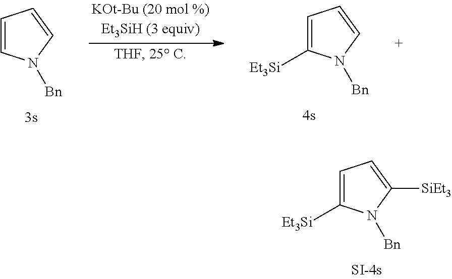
C1=C([Et3Si])N([Bn])C([SiEt3])=C1.C1=CN([Bn])C=C1.C1=C([Et3Si])N([Bn])C=C1
